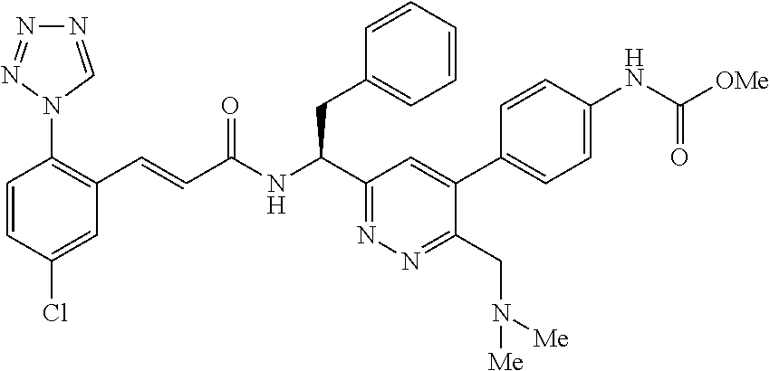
C1=C(Cl)C=CC(N2C=NN=N2)=C1C=CC(NC(C1=NN=C(CN([Me])[Me])C(C2=CC=C(NC([OMe])=O)C=C2)=C1)CC1=CC=CC=C1)=O
